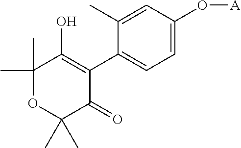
C1(C2=C(O)C(C)(C)OC(C)(C)C2=O)=CC=C(O[A])C=C1C
